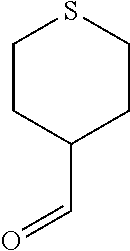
C1CC(C=O)CCS1
